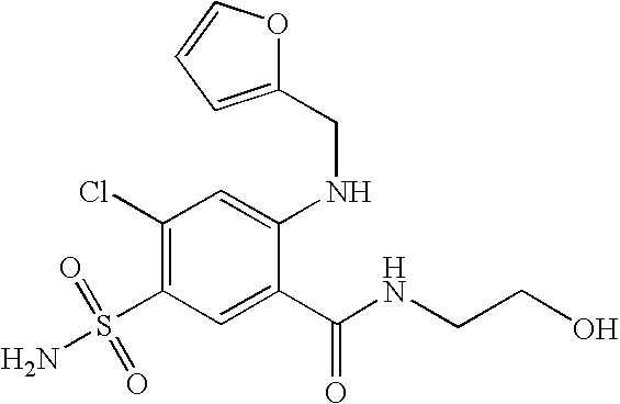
C1(Cl)=C(S(=O)(=O)N)C=C(C(NCCO)=O)C(NCC2=CC=CO2)=C1
